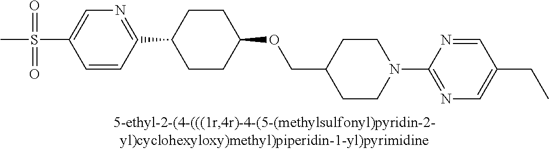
S(C1=CN=C(C2CCC(OCC3CCN(C4=NC=C(CC)C=N4)CC3)CC2)C=C1)(=O)(=O)C
